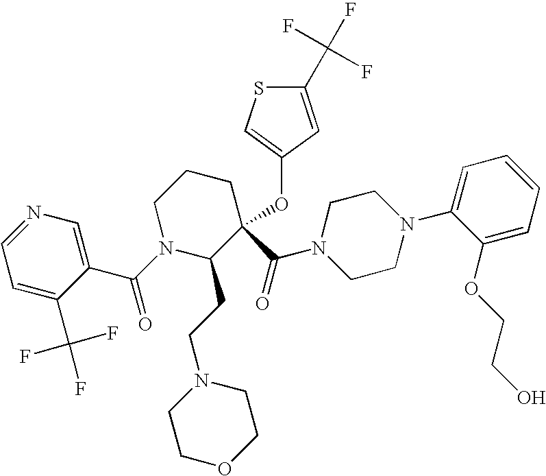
C1=C(C(F)(F)F)C(C(=O)N2C(CCN3CCOCC3)C(C(=O)N3CCN(C4=CC=CC=C4OCCO)CC3)(OC3=CSC(C(F)(F)F)=C3)CCC2)=CN=C1
